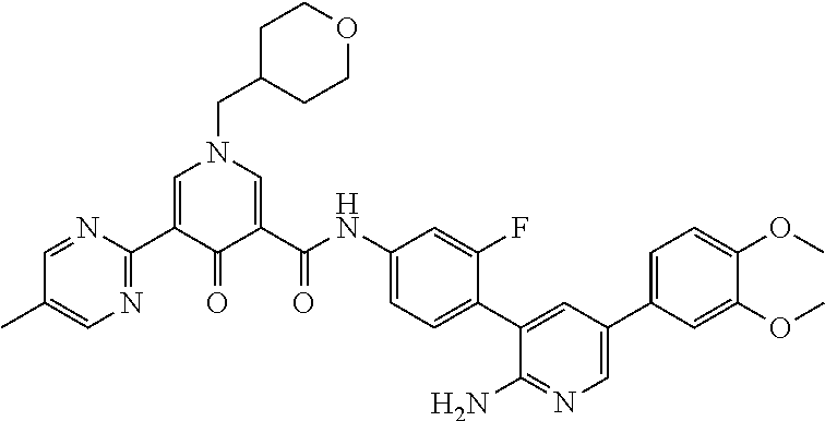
C1C(CN2C=C(C3=NC=C(C)C=N3)C(=O)C(C(NC3=CC=C(C4=CC(C5=CC=C(OC)C(OC)=C5)=CN=C4N)C(F)=C3)=O)=C2)CCOC1
